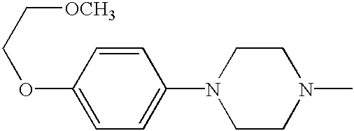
C1=C(OCC[OCH3])C=CC(N2CCN(C)CC2)=C1
